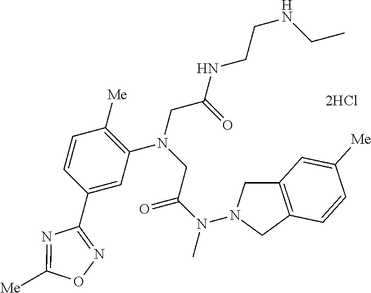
[2HCl].N(C)(C(=O)CN(CC(=O)NCCNCC)C1=C([Me])C=CC(C2=NOC([Me])=N2)=C1)N1CC2=C(C1)C=CC([Me])=C2
